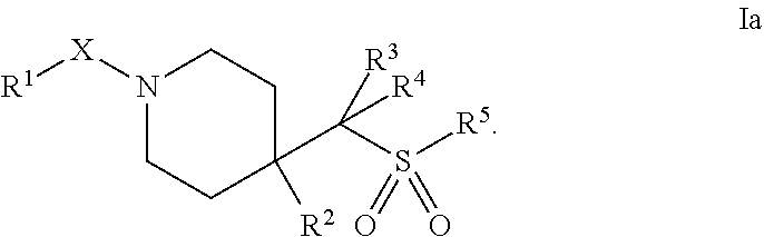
N1([X][R1])CCC([R2])(C(S([R5])(=O)=O)([R3])[R4])CC1
